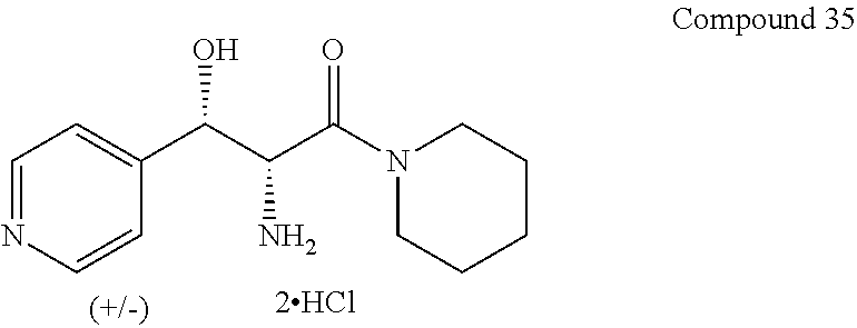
C1(C(C(C(N2CCCCC2)=O)N)O)=CC=NC=C1
